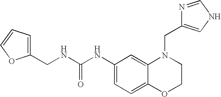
C1(NC(NCC2=CC=CO2)=O)=CC=C2C(=C1)N(CC1=CNC=N1)CCO2
